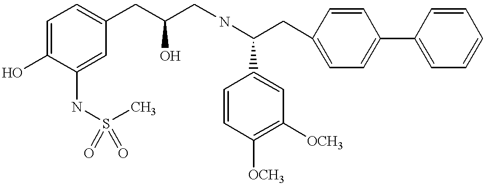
C1(O)=CC=C(CC(CNC(CC2=CC=C(C3=CC=CC=C3)C=C2)C2=CC([OCH3])=C([OCH3])C=C2)O)C=C1NS(=O)(C)=O
